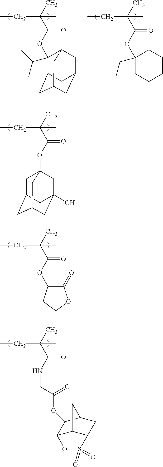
C(C)(C(OC1(C(C)C)C2CC3CC(CC1C3)C2)=O)(C)CC.C(C)(C(OC1(CC)CCCCC1)=O)(C)CC.C(C)(C(OC12CC3CC(CC(O)(C1)C3)C2)=O)(C)CC.C(C)(C(NCC(OC1C2C3C(CC1C3)S(=O)(=O)O2)=O)=O)(C)CC.C(C)(C(OC1C(=O)OCC1)=O)(C)CC
